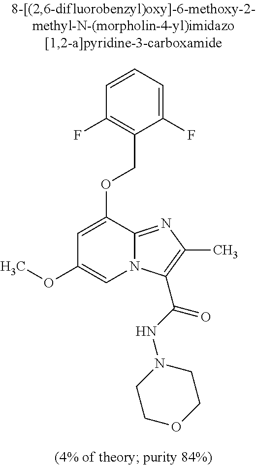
C1=CC=C(F)C(COC2=CC(OC)=CN3C2=NC(C)=C3C(NN2CCOCC2)=O)=C1F
